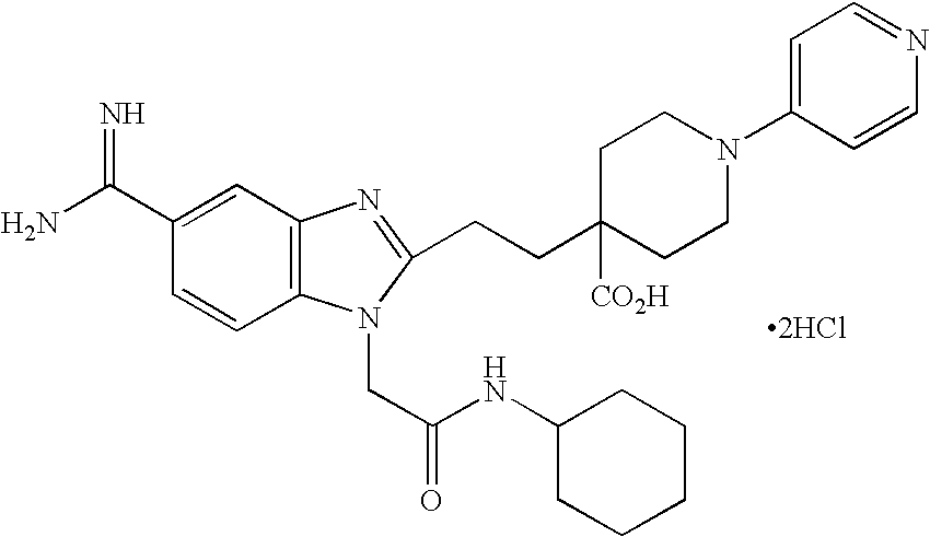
C1=CC(C(N)=N)=CC2=C1N(CC(NC1CCCCC1)=O)C(CCC1([CO2H])CCN(C3=CC=NC=C3)CC1)=N2.[2HCl]
